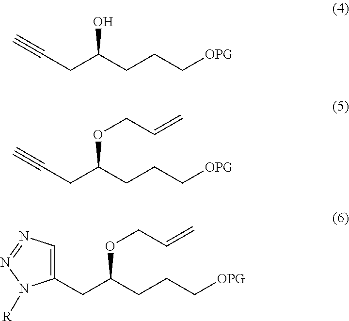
C(CC(CCC[OPG])O)#C.C(CC(CCC[OPG])OCC=C)#C.C(C(CCC[OPG])OCC=C)C1=CN=NN1[R]
